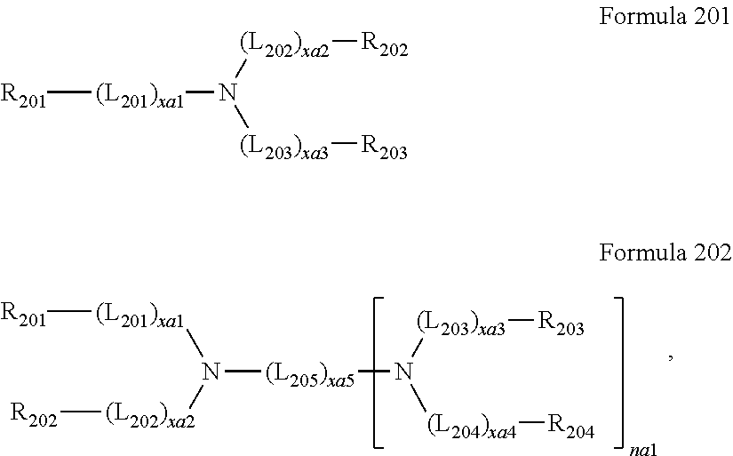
[R201][(L201)xa1]N([(L202)xa2][R202])[(L205)xa5]N([(L204)xa4][R204])[(L203)xa3][R203].[R201][(L201)xa1]N([(L203)xa3][R203])[(L202)xa2][R202]
